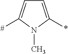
C1=C(*)N(C)C([#])=C1
